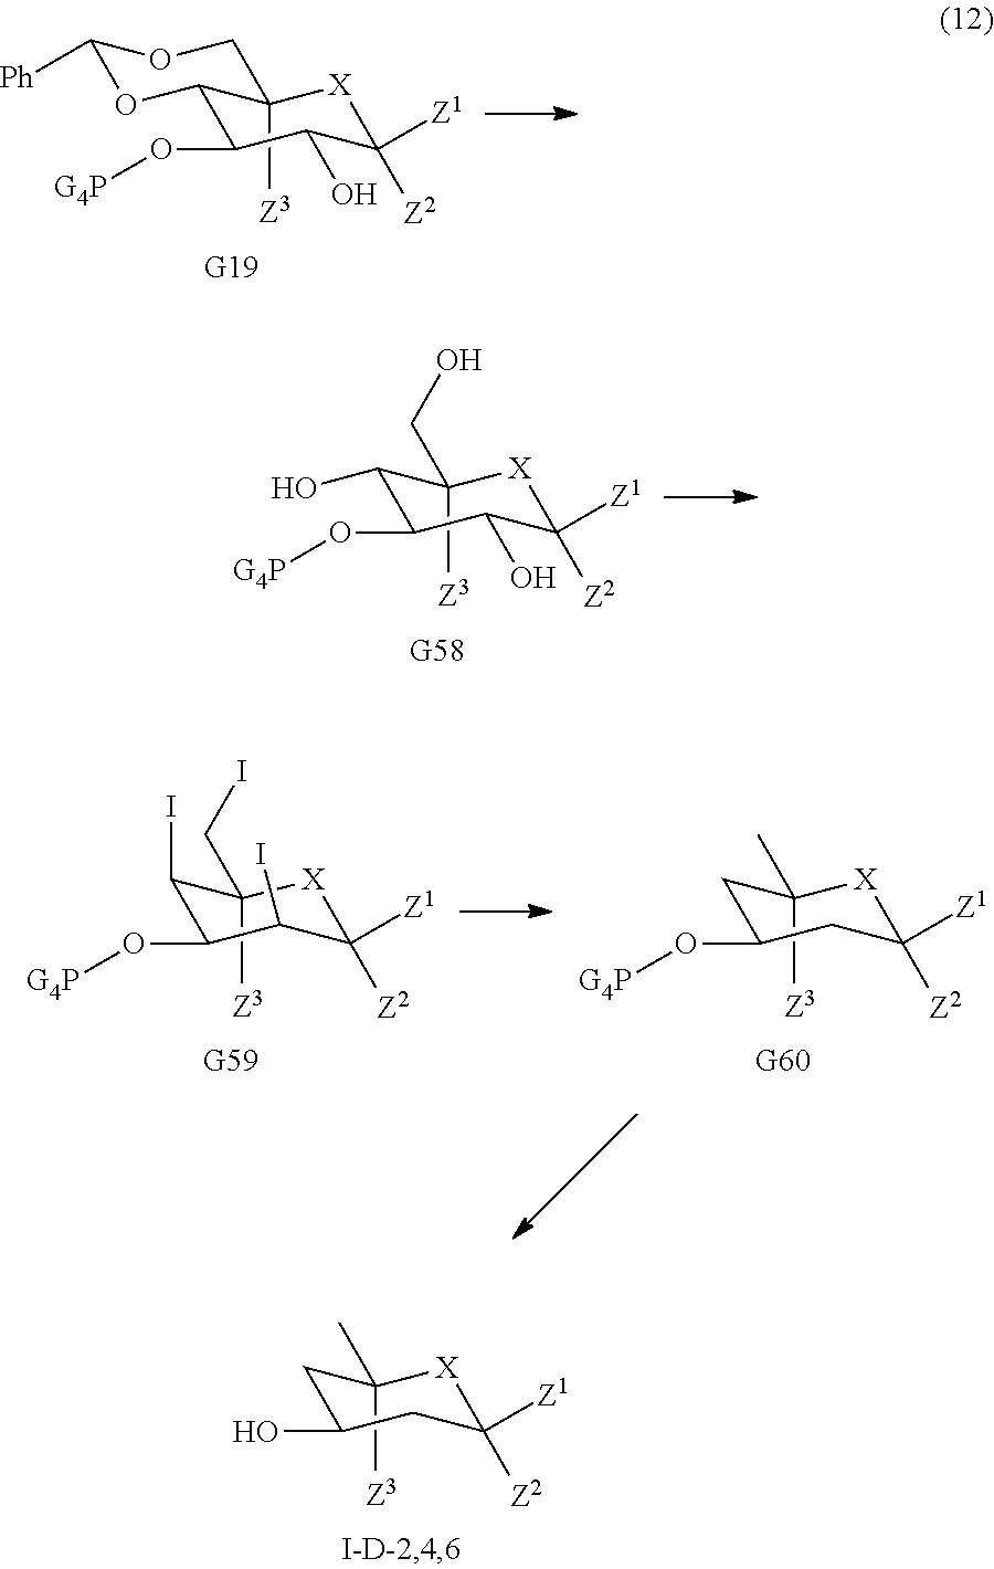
C1(O)CC([Z1])([Z2])[X]C([Z3])(C)C1.C1(O[G4P])C(O)C([Z1])([Z2])[X]C2([Z3])C1OC([Ph])OC2.C1(O[G4P])C(O)C([Z1])([Z2])[X]C([Z3])(CO)C1O.C1(O[G4P])C(I)C([Z1])([Z2])[X]C([Z3])(CI)C1I.C1(O[G4P])CC([Z1])([Z2])[X]C([Z3])(C)C1
